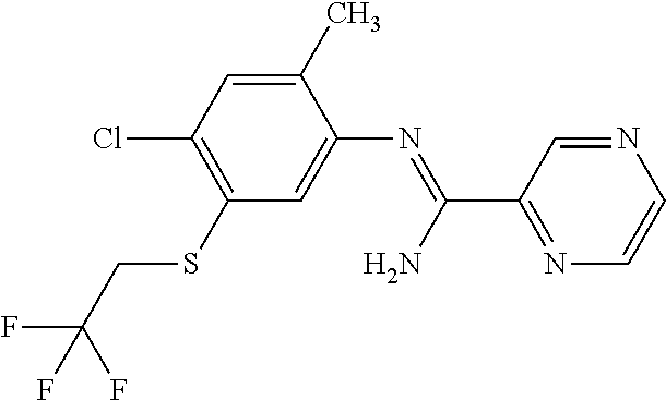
C1(C)=CC(Cl)=C(SCC(F)(F)F)C=C1N=C(C1=NC=CN=C1)N
